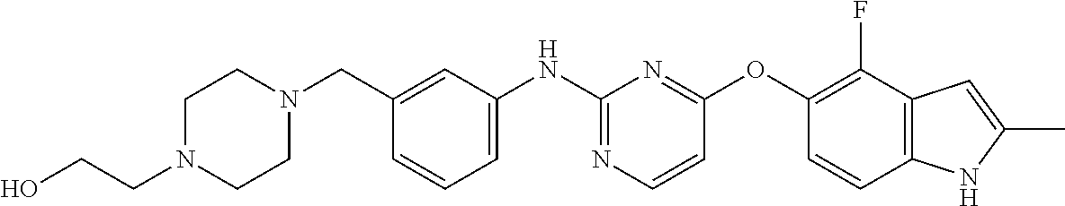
C1=CC=C(NC2=NC=CC(OC3=C(F)C4=C(C=C3)NC(C)=C4)=N2)C=C1CN1CCN(CCO)CC1
